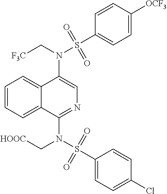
N(C1=CN=C(N(S(C2=CC=C(Cl)C=C2)(=O)=O)C[HOOC])C2=CC=CC=C12)(C[F3C])S(C1=CC=C([OCF3])C=C1)(=O)=O
